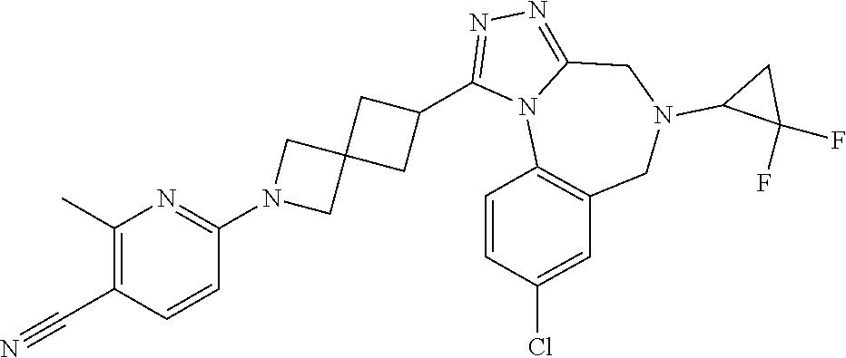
C1(C#N)=C(C)N=C(N2CC3(C2)CC(C2=NN=C4N2C2=C(CN(C5C(F)(F)C5)C4)C=C(Cl)C=C2)C3)C=C1
